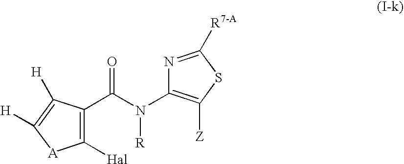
C1([Hal])=C(C(N(C2=C([Z])SC([R7-A])=N2)[R])=O)C([H])=C([H])[A]1
